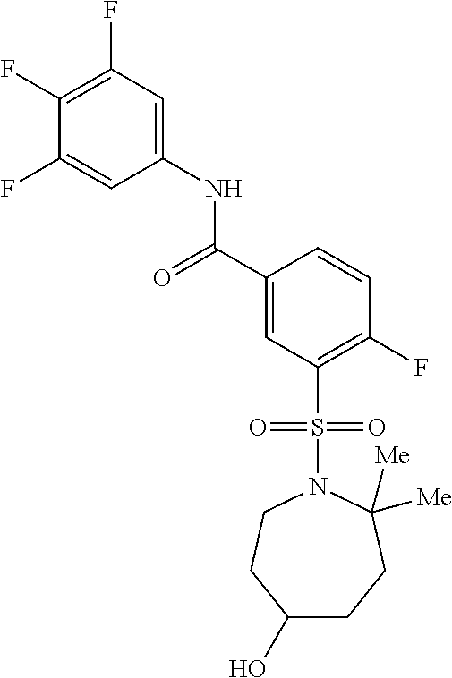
C1(F)=C(F)C=C(NC(C2=CC(S(N3CCC(O)CCC3([Me])[Me])(=O)=O)=C(F)C=C2)=O)C=C1F
